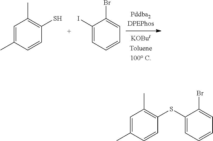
C1=C(C)C=CC(S)=C1C.C1(I)=CC=CC=C1Br.C1(SC2=C(C)C=C(C)C=C2)=CC=CC=C1Br
